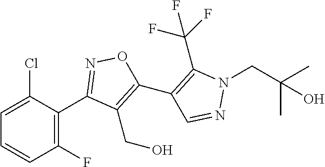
C1(C2=NOC(C3=C(C(F)(F)F)N(CC(C)(C)O)N=C3)=C2CO)=C(F)C=CC=C1Cl
